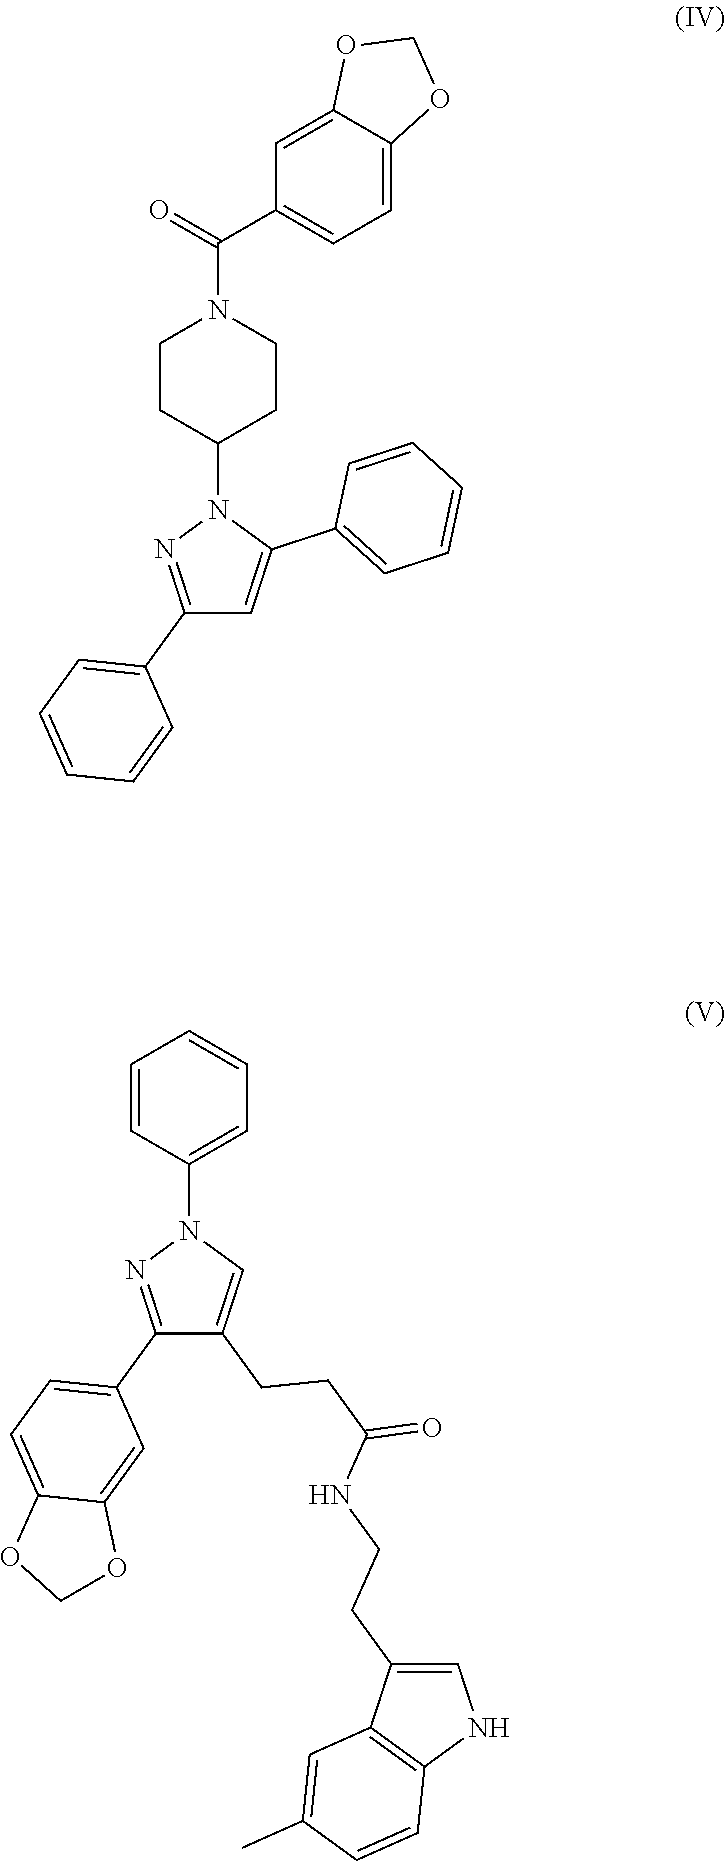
O1COC2=CC=C(C(=O)N3CCC(N4N=C(C5=CC=CC=C5)C=C4C4=CC=CC=C4)CC3)C=C12.C1(C2=CC=C3C(=C2)OCO3)=NN(C2=CC=CC=C2)C=C1CCC(=O)NCCC1=CNC2=C1C=C(C)C=C2
